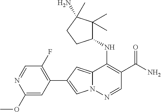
N12C(=CC(C3=C(F)C=NC(OC)=C3)=C1)C(NC1C(C)(C)C(N)(C)CC1)=C(C(N)=O)C=N2
